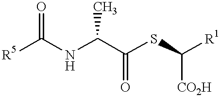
[R5]C(NC(C(=O)SC([R1])[CO2H])C)=O
